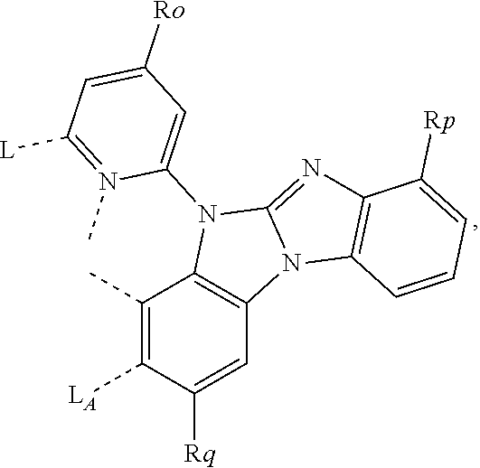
C12=C(N3C(=NC4=C3C=CC=C4[Rp])N1C1=CC([Ro])=CC([L])=N1C)C=C([Rq])C([LA])=C2C
